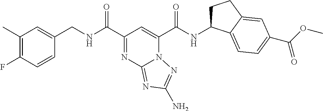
C1(C)=C(F)C=CC(CNC(=O)C2=NC3=NC(N)=NN3C(C(=O)NC3CCC4=CC(C(=O)OC)=CC=C34)=C2)=C1
